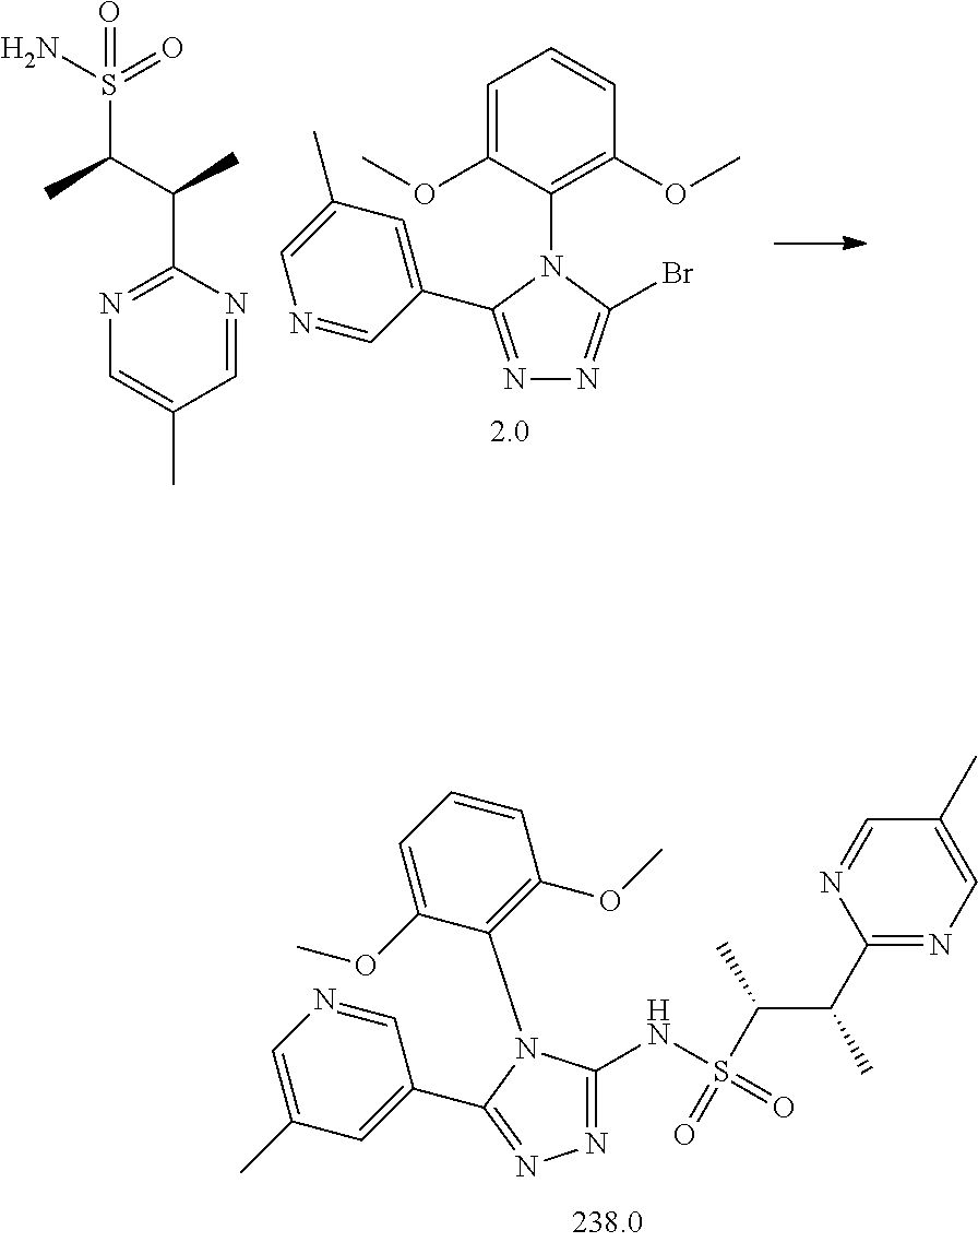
CC(C(C)C1=NC=C(C)C=N1)S(N)(=O)=O.C1(N2C(C3=CC(C)=CN=C3)=NN=C2Br)=C(OC)C=CC=C1OC.N1=C(NS(=O)(C(C(C2=NC=C(C)C=N2)C)C)=O)N(C2=C(OC)C=CC=C2OC)C(C2=CC(C)=CN=C2)=N1
